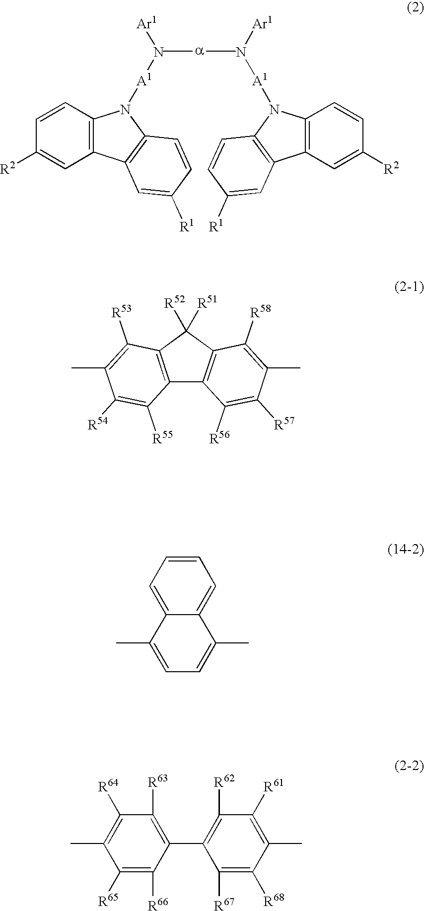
C12=C(C3=C(N1[A1]N[Ar1])C=CC([R1])=C3)C=C([R2])C=C2.C12=C(C3=C(N1[A1]N[Ar1])C=CC([R1])=C3)C=C([R2])C=C2.C12=C(C([R52])([R51])C3=C1C([R56])=C([R57])C(C)=C3[R58])C([R53])=C(C)C([R54])=C2[R55].C1=CC=C2C(=C1)C(C)=CC=C2C.C1([R64])=C(C)C([R65])=C([R66])C(C2=C([R62])C([R61])=C(C)C([R68])=C2[R67])=C1[R63]
